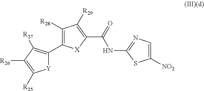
C1(C(NC2=NC=C([NO2])S2)=O)=C([R29])C([R28])=C(C2=C([R27])C([R26])=C([R25])[Y]2)[X]1
